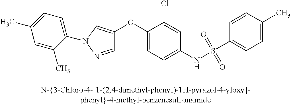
C1=NN(C2=CC=C(C)C=C2C)C=C1OC1=CC=C(NS(C2=CC=C(C)C=C2)(=O)=O)C=C1Cl
